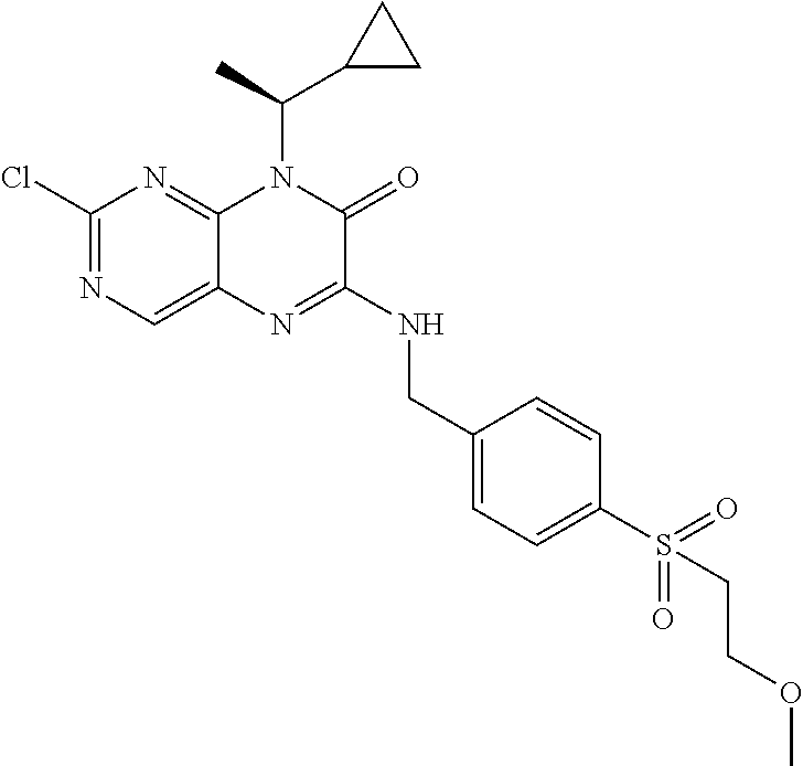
C1(Cl)=NC=C2C(=N1)N(C(C1CC1)C)C(=O)C(NCC1=CC=C(S(CCOC)(=O)=O)C=C1)=N2
